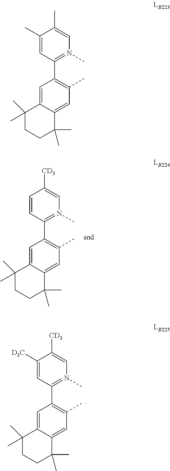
C1=C([D3C])C([CD3])=CN(C)=C1C1=C(C)C=C2C(=C1)C(C)(C)CCC2(C)C.C1=CC([CD3])=CN(C)=C1C1=C(C)C=C2C(=C1)C(C)(C)CCC2(C)C.C1=C(C)C(C)=CN(C)=C1C1=C(C)C=C2C(=C1)C(C)(C)CCC2(C)C
